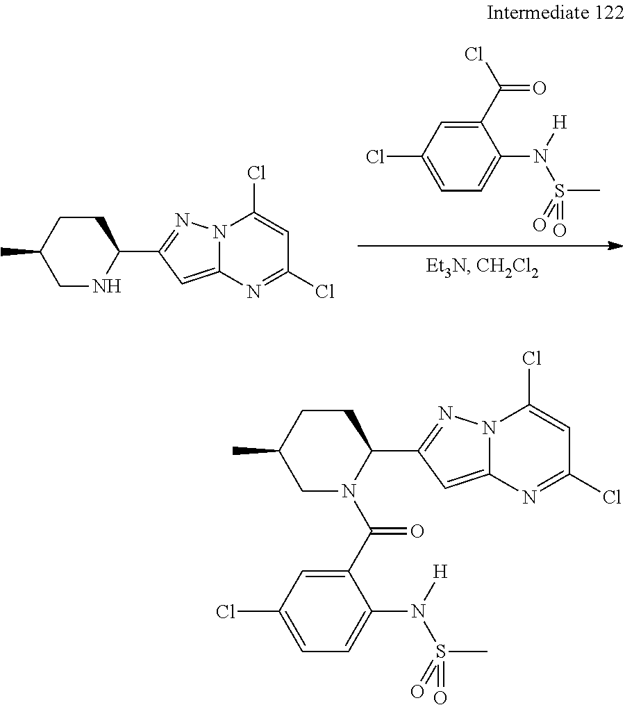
C1(C(Cl)=O)=CC(Cl)=CC=C1N(S(=O)(=O)C)[H].N1C(C2=NN3C(=C2)N=C(Cl)C=C3Cl)CCC(C)C1.C1(C(N2C(C3=NN4C(=C3)N=C(Cl)C=C4Cl)CCC(C)C2)=O)=CC(Cl)=CC=C1N(S(C)(=O)=O)[H]
